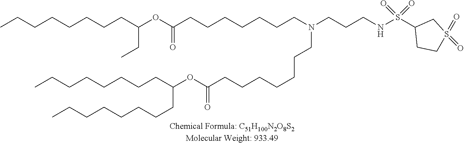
CCCCCCCCC(OC(CCCCCCCN(CCCNS(C1CCS(=O)(=O)C1)(=O)=O)CCCCCCCC(OC(CCCCCCCC)CCCCCCCC)=O)=O)CC
